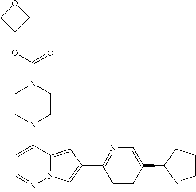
N1(C2=CC=NN3C2=CC(C2=NC=C(C4NCCC4)C=C2)=C3)CCN(C(=O)OC2COC2)CC1
